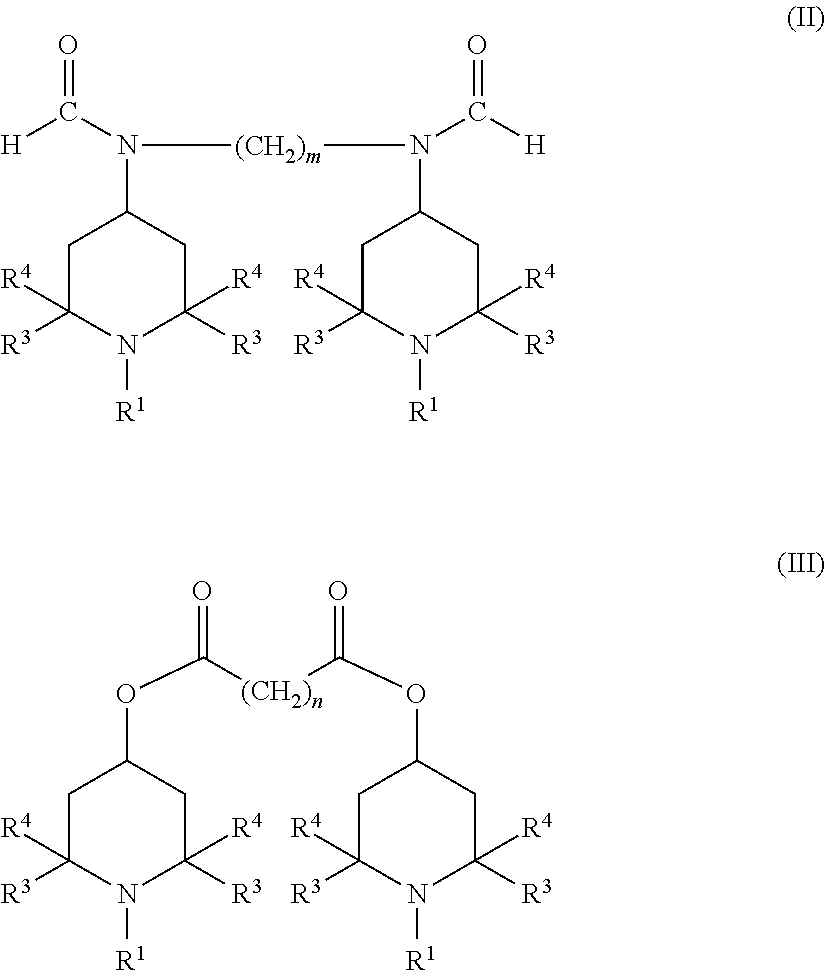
C1C([R3])([R4])N([R1])C([R3])([R4])CC1N([(CH2)m]N(C([H])=O)C1CC([R3])([R4])N([R1])C([R3])([R4])C1)C([H])=O.C1C([R3])([R4])N([R1])C([R3])([R4])CC1OC([(CH2)n]C(=O)OC1CC([R3])([R4])N([R1])C([R3])([R4])C1)=O
